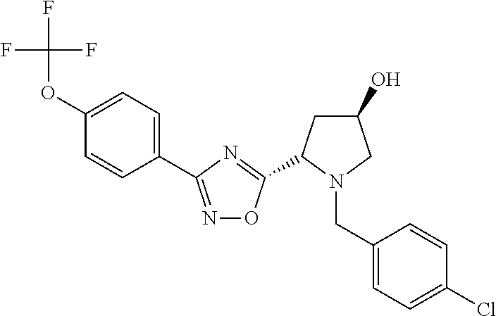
C1=C(OC(F)(F)F)C=CC(C2=NOC(C3CC(O)CN3CC3=CC=C(Cl)C=C3)=N2)=C1
